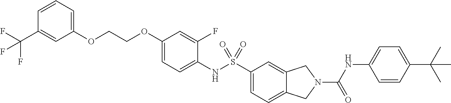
C1(OCCOC2=CC=CC(C(F)(F)F)=C2)=CC=C(NS(C2=CC=C3C(=C2)CN(C(NC2=CC=C(C(C)(C)C)C=C2)=O)C3)(=O)=O)C(F)=C1
